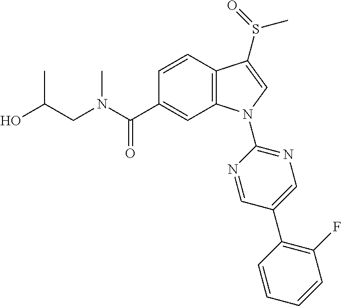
C(CN(C)C(C1=CC2=C(C=C1)C(S(=O)C)=CN2C1=NC=C(C2=C(F)C=CC=C2)C=N1)=O)(O)C
